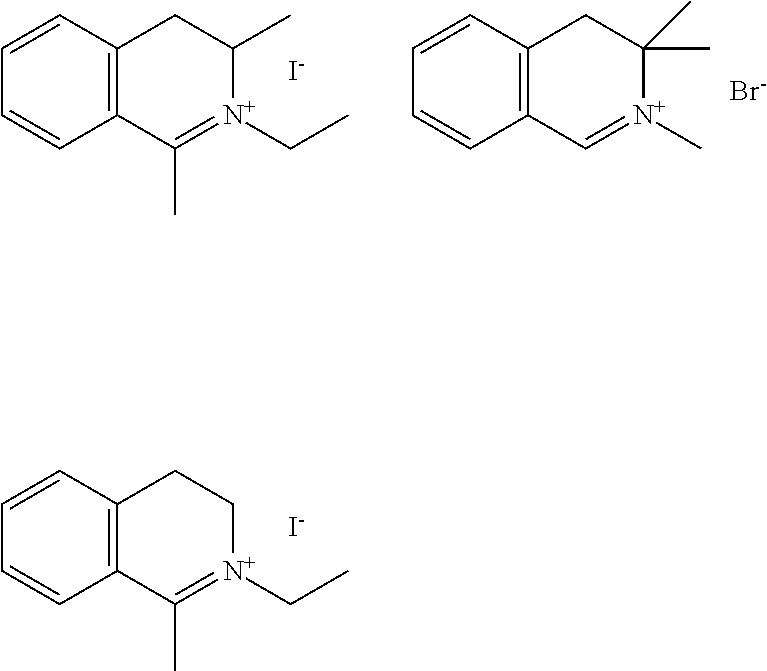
C1=CC2=C(C=C1)C(C)=[N+](CC)CC2.[I-].C1=CC2=C(C=C1)C(C)=[N+](CC)C(C)C2.[I-].C1=CC2=C(C=C1)C=[N+](C)C(C)(C)C2.[Br-]
